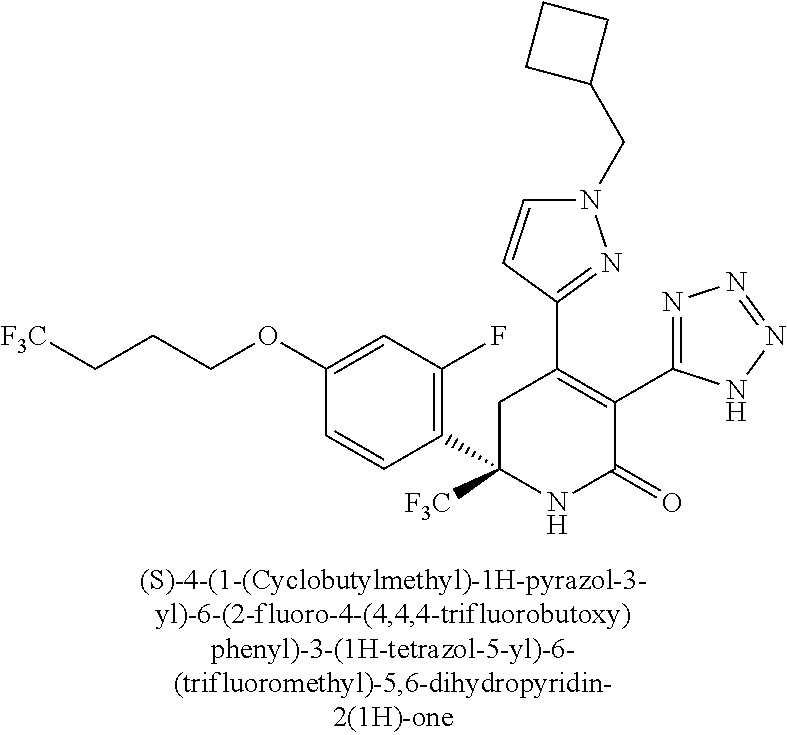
C1(C2=C(C3=NN=NN3)C(=O)NC(C3=C(F)C=C(OCCC[F3C])C=C3)([F3C])C2)=NN(CC2CCC2)C=C1
